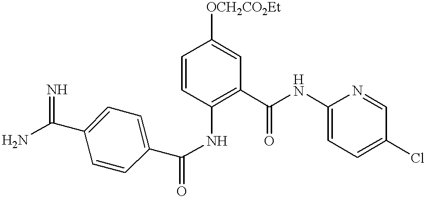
C1=CC(NC(C2=CC=C(C(N)=N)C=C2)=O)=C(C(NC2=CC=C(Cl)C=N2)=O)C=C1[OCH2CO2Et]
